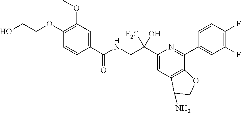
OCCOC1=C(OC)C=C(C(NCC(C2=CC3=C(C(C4=CC(F)=C(F)C=C4)=N2)OCC3(C)N)([F2C])O)=O)C=C1
